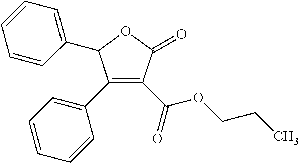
C1(C2=CC=CC=C2)=C(C(=O)OCCC)C(=O)OC1C1=CC=CC=C1
